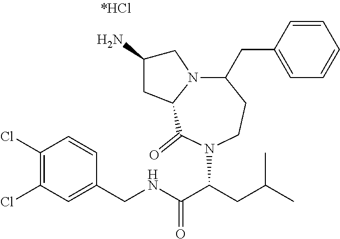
C1(Cl)=C(Cl)C=C(CNC(C(CC(C)C)N2C(=O)C3N(CC(N)C3)C(CC3=CC=CC=C3)CC2)=O)C=C1
